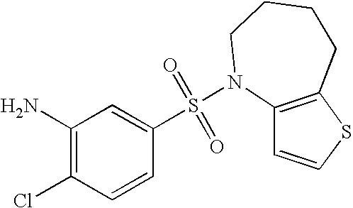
C1(N)=C(Cl)C=CC(S(=O)(=O)N2C3=C(SC=C3)CCCC2)=C1
